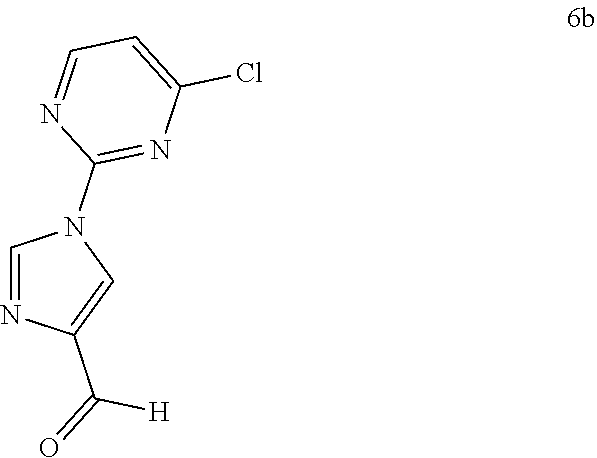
C1=NC(C(=O)[H])=CN1C1=NC(Cl)=CC=N1
